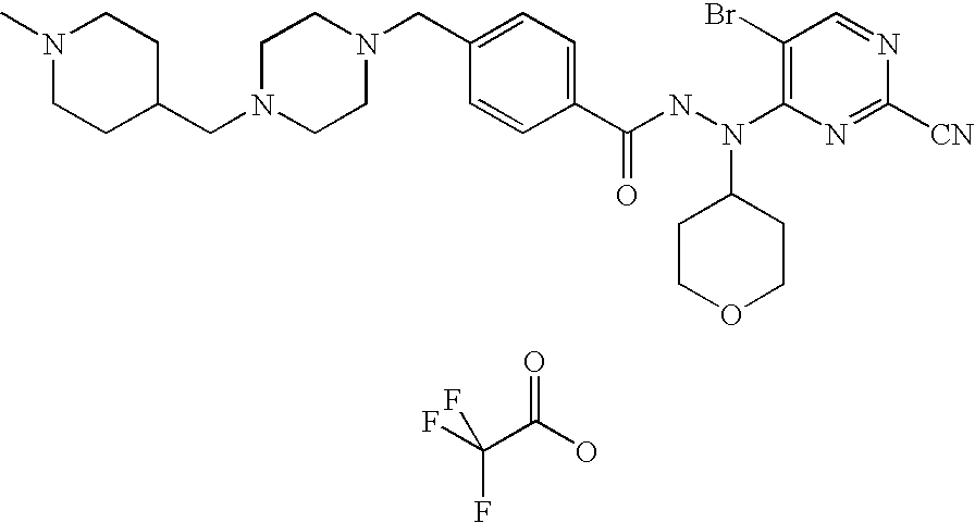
N1(C)CCC(CN2CCN(CC3=CC=C(C(NN(C4=C(Br)C=NC([CN])=N4)C4CCOCC4)=O)C=C3)CC2)CC1.FC(C(O)=O)(F)F
